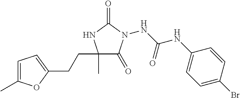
N(C(NC1=CC=C(Br)C=C1)=O)N1C(=O)C(C)(CCC2=CC=C(C)O2)NC1=O
